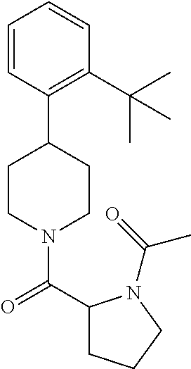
C1CN(C(=O)C2CCCN2C(=O)C)CCC1C1=C(C(C)(C)C)C=CC=C1
